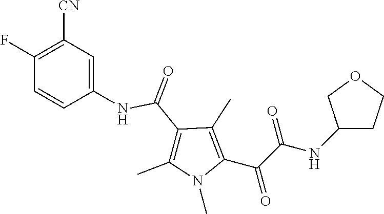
N1(C)C(C(C(=O)NC2CCOC2)=O)=C(C)C(C(NC2=CC([CN])=C(F)C=C2)=O)=C1C
